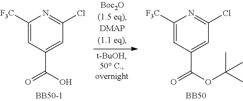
C1([F3C])=CC(C(O)=O)=CC(Cl)=N1.C1([F3C])=CC(C(OC(C)(C)C)=O)=CC(Cl)=N1.[BB50]
